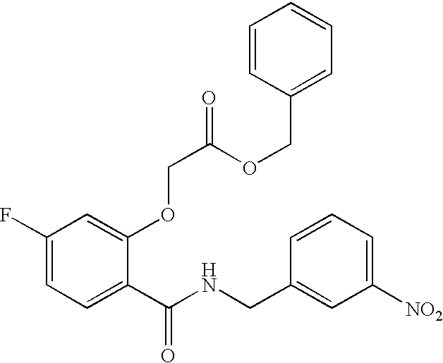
C1(F)=CC=C(C(NCC2=CC([NO2])=CC=C2)=O)C(OCC(OCC2=CC=CC=C2)=O)=C1
